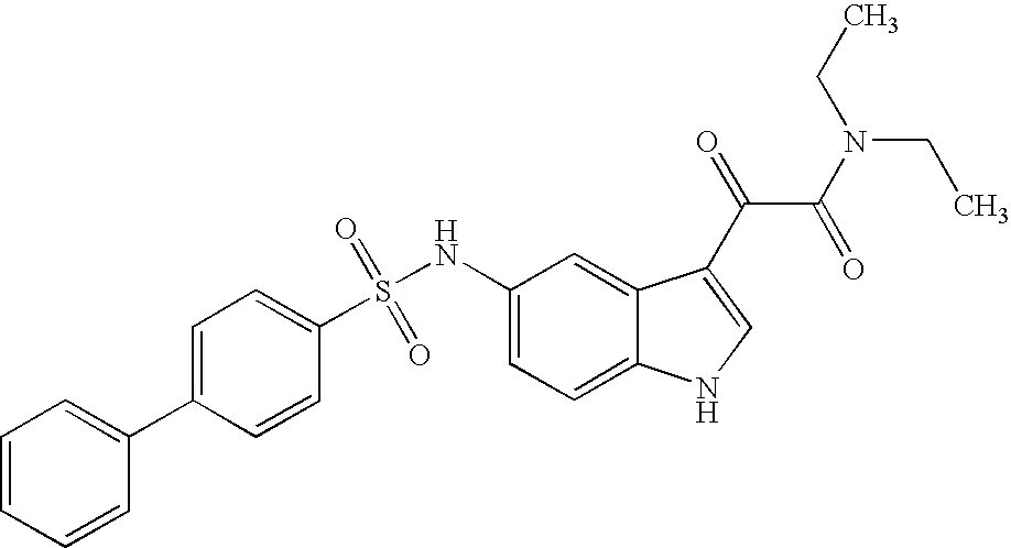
C1(S(NC2=CC=C3C(=C2)C(C(=O)C(N(CC)CC)=O)=CN3)(=O)=O)=CC=C(C2=CC=CC=C2)C=C1
